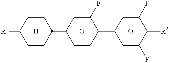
[R1]C1CCC(C2CCC(C3CC(F)C([R2])C(F)C3)C(F)C2)CC1
